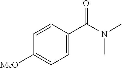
C1=CC(C(N(C)C)=O)=CC=C1[MeO]
